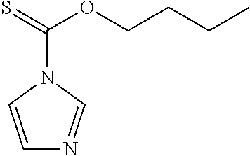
C1=CN(C(=S)OCCCC)C=N1
